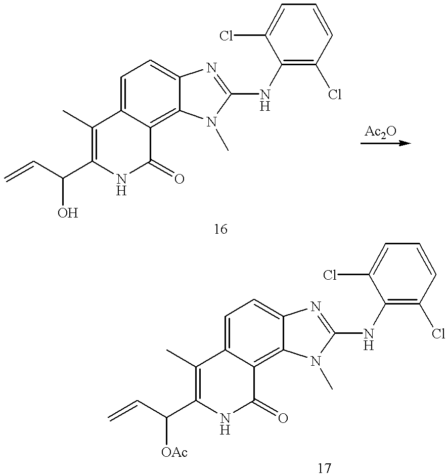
C(C(C1=C(C)C2=CC=C3C(=C2C(=O)N1)N(C)C(NC1=C(Cl)C=CC=C1Cl)=N3)O)=C.C(C(C1=C(C)C2=CC=C3C(=C2C(=O)N1)N(C)C(NC1=C(Cl)C=CC=C1Cl)=N3)[OAc])=C
